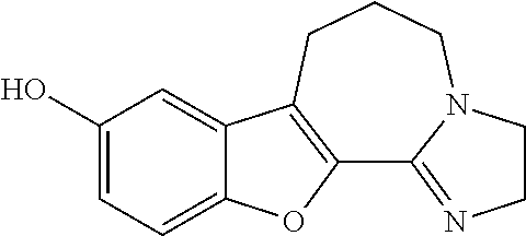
C1CCC2=C(OC3=CC=C(O)C=C32)C2=NCCN12
